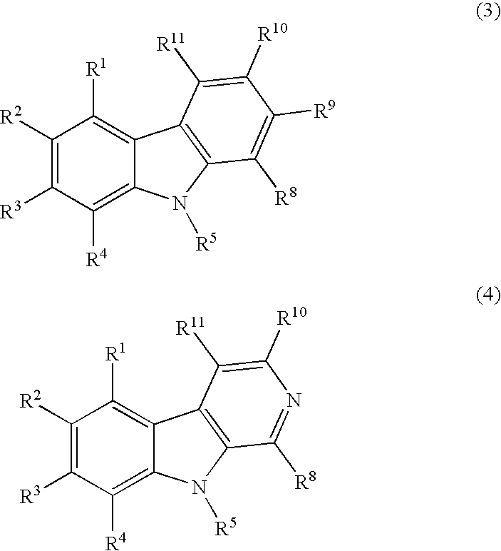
C1([R2])=C([R3])C([R4])=C2C(=C1[R1])C1=C(N2[R5])C([R8])=C([R9])C([R10])=C1[R11].C1([R2])=C([R3])C([R4])=C2C(=C1[R1])C1=C(N2[R5])C([R8])=NC([R10])=C1[R11]
